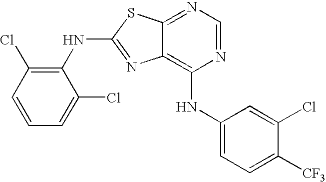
N1=CN=C2C(=C1NC1=CC=C([CF3])C(Cl)=C1)N=C(NC1=C(Cl)C=CC=C1Cl)S2
